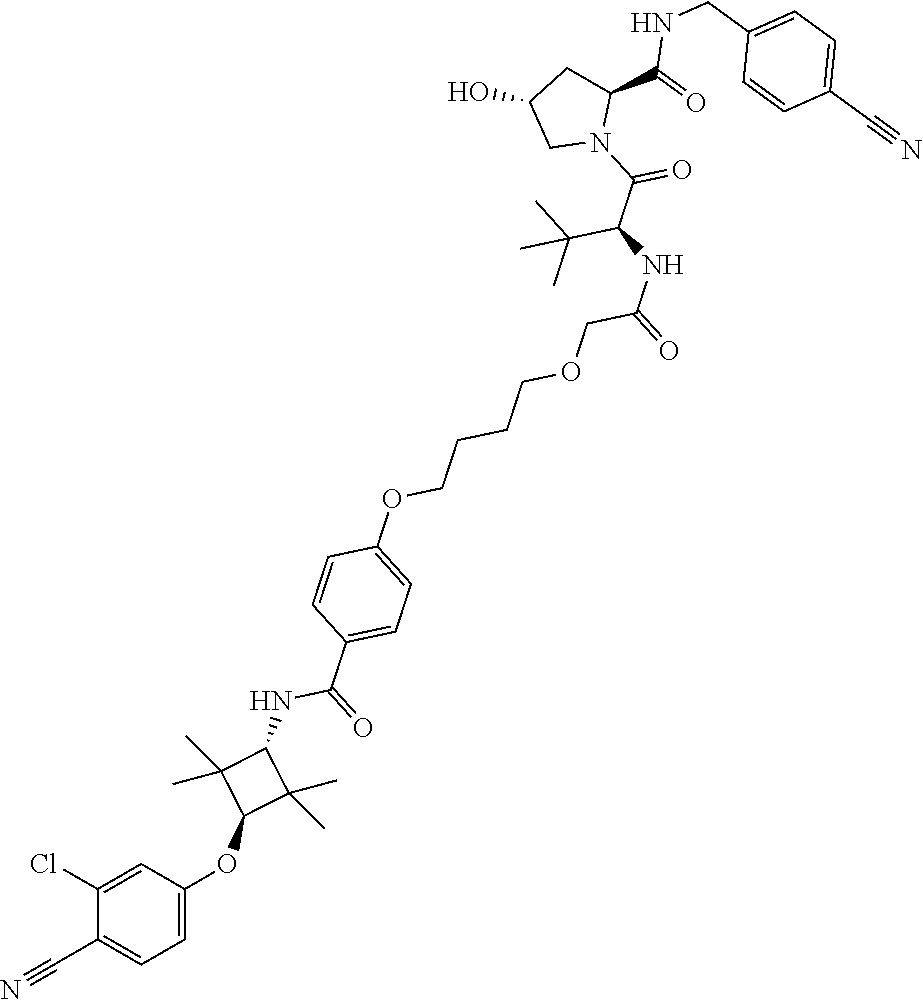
C1(C#N)=CC=C(CNC(=O)C2CC(O)CN2C(=O)C(C(C)(C)C)NC(COCCCCOC2=CC=C(C(NC3C(C)(C)C(OC4=CC=C(C#N)C(Cl)=C4)C3(C)C)=O)C=C2)=O)C=C1
